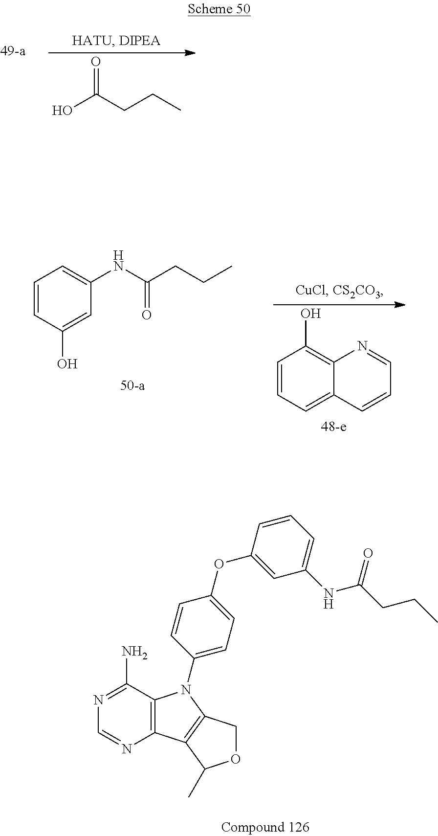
OC(CCC)=O.C1=CC=C2C(=C1O)N=CC=C2.C1=CC(O)=CC(NC(CCC)=O)=C1.C12=C(C(N)=NC=N1)N(C1=CC=C(OC3=CC(NC(CCC)=O)=CC=C3)C=C1)C1=C2C(C)OC1
